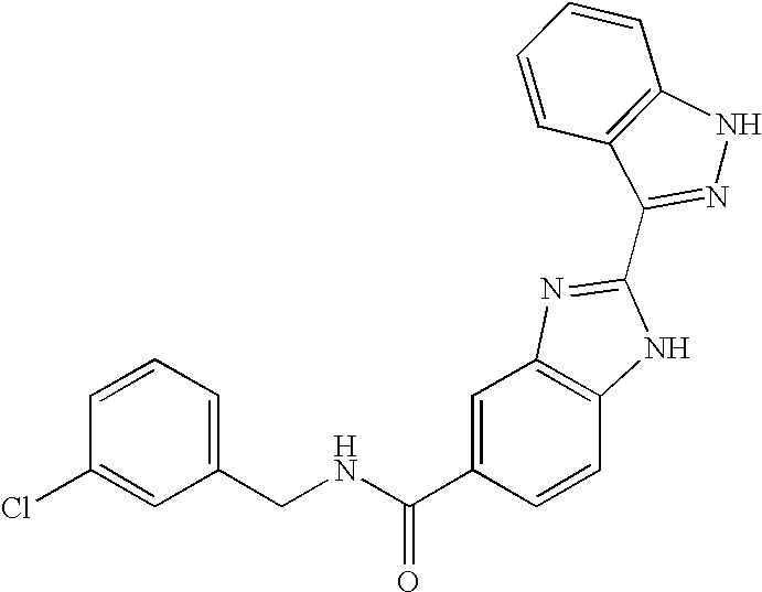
C(NC(C1=CC2=C(C=C1)NC(C1=NNC3=C1C=CC=C3)=N2)=O)C1=CC=CC(Cl)=C1
